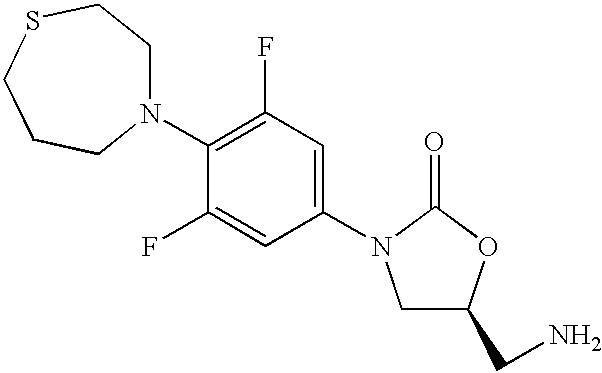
N1(C2=C(F)C=C(N3CC(CN)OC3=O)C=C2F)CCSCCC1
